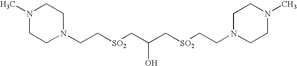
N1(CC[SO2]CC(C[SO2]CCN2CCN(C)CC2)O)CCN(C)CC1
